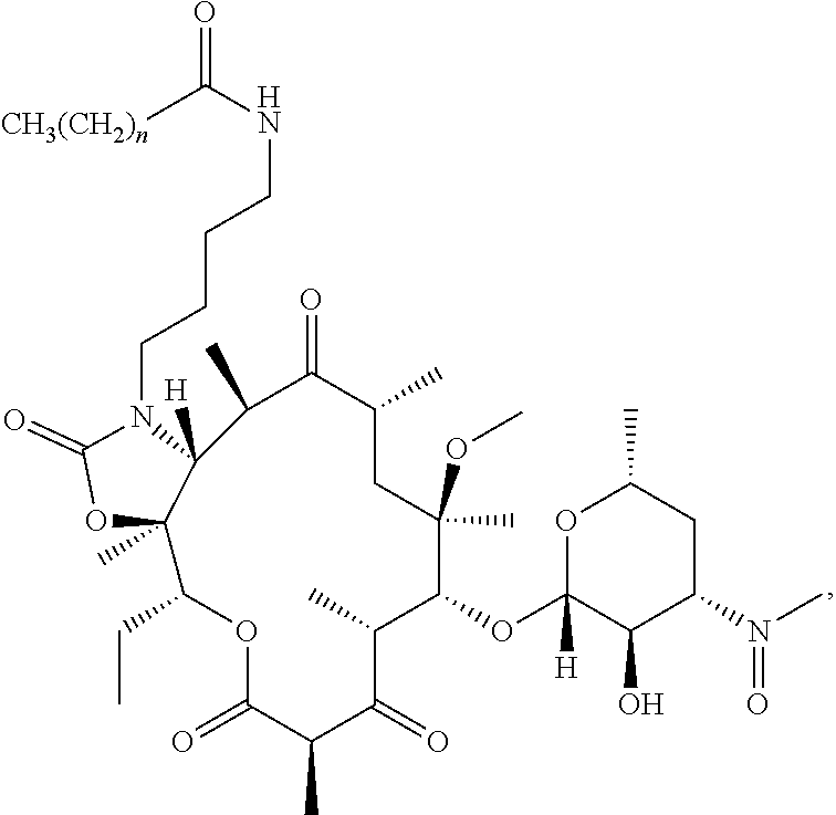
C1(C)C(=O)C(C)CC(OC)(C)C(OC2([H])OC(C)CC(N(=O)C)C2O)C(C)C(=O)C(C)C(=O)OC(CC)C2(C)C1([H])N(CCCCNC([CH3(CH2)n])=O)C(=O)O2
